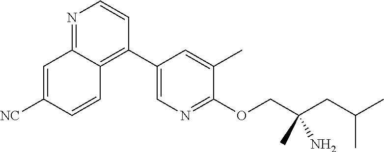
N1=C2C(=C(C3=CN=C(OCC(CC(C)C)(C)N)C(C)=C3)C=C1)C=CC([NC])=C2
